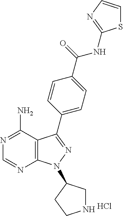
Cl.C12=C(C(N)=NC=N1)C(C1=CC=C(C(=O)NC3=NC=CS3)C=C1)=NN2C1CNCC1
